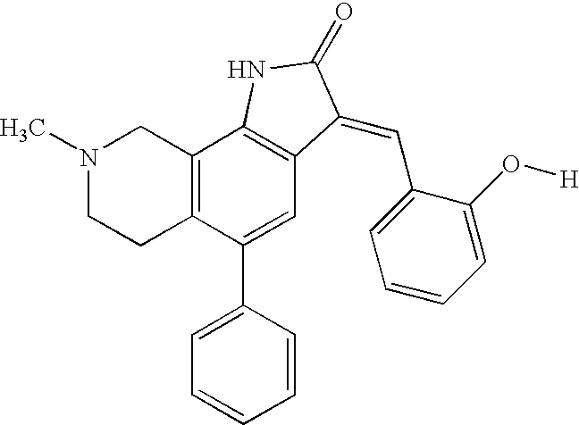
N1(C)CCC2=C(C1)C1=C(C=C2C2=CC=CC=C2)C(=CC2=CC=CC=C2O[H])C(=O)N1
